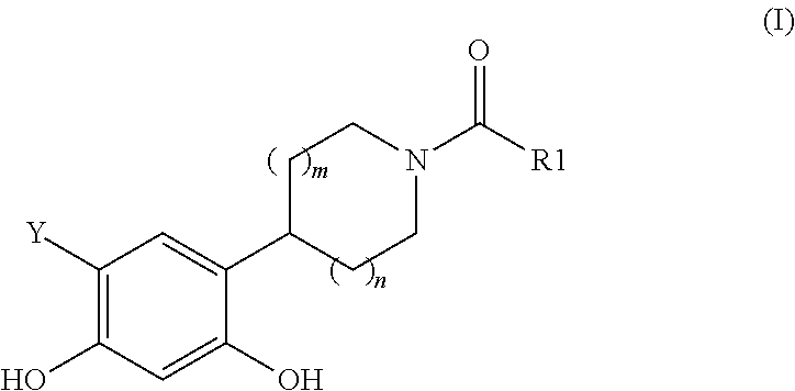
C1([Y])=C(O)C=C(O)C(C2CCN(C([R1])=O)CC2)=C1
